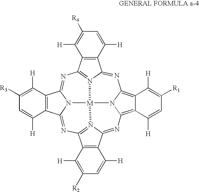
N1=C2N3=C(N=C4N5C(=NC6=N7C(=NC8=C9C(=C1N8[M]753)C([H])=C([R1])C=C9[H])C1=C6C([H])=C([R2])C=C1[H])C1=C4C([H])=C([R3])C=C1[H])C1=C2C([H])=CC([R4])=C1[H]
